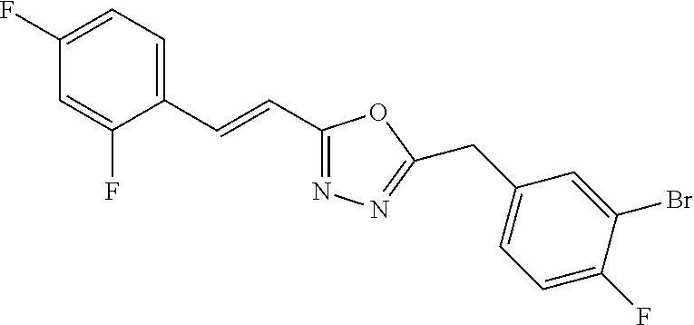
C1(F)=CC=C(C=CC2=NN=C(CC3=CC=C(F)C(Br)=C3)O2)C(F)=C1
